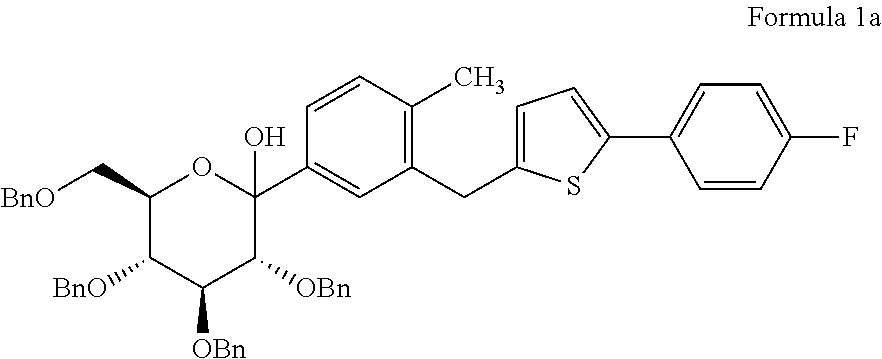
C1(CC2=CC=C(C3=CC=C(F)C=C3)S2)=C(C)C=CC(C2(O)OC(C[BnO])C([BnO])C([OBn])C2[OBn])=C1
